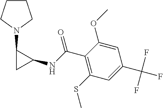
C1CCN(C2C(NC(C3=C(SC)C=C(C(F)(F)F)C=C3OC)=O)C2)C1
